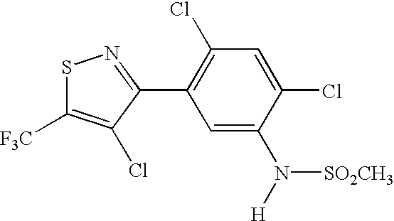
C1(C2=NSC([F3C])=C2Cl)=C(Cl)C=C(Cl)C(N([H])[SO2CH3])=C1
